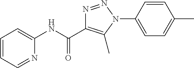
N(C(=O)C1=C(C)N(C2=CC=C(C)C=C2)N=N1)C1=CC=CC=N1
